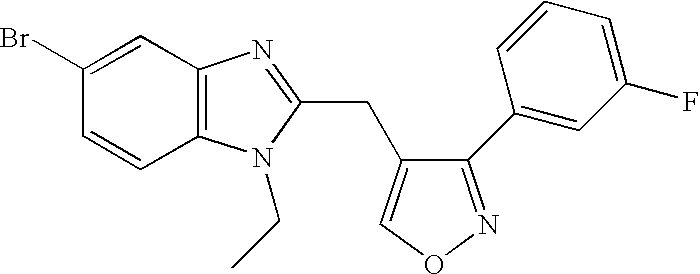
C1=CC2=C(C=C1Br)N=C(CC1=CON=C1C1=CC(F)=CC=C1)N2CC
